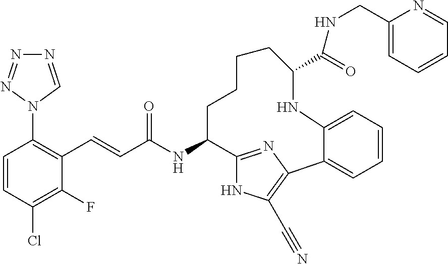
C(NC1C2=NC(=C(C#N)N2)C2=CC=CC=C2NC(C(=O)NCC2=CC=CC=N2)CCCC1)(=O)C=CC1=C(N2C=NN=N2)C=CC(Cl)=C1F
